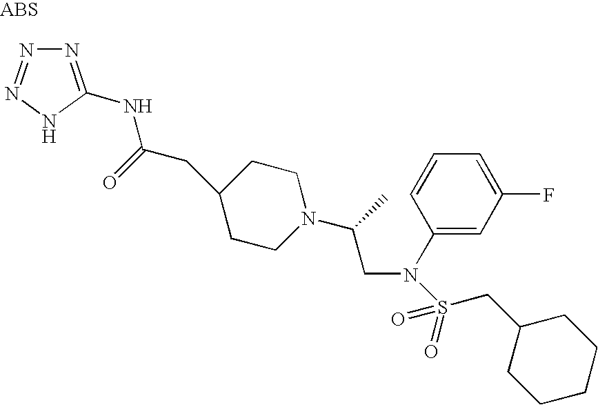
N1=C(NC(CC2CCN(C(C)CN(S(=O)(CC3CCCCC3)=O)C3=CC(F)=CC=C3)CC2)=O)NN=N1
